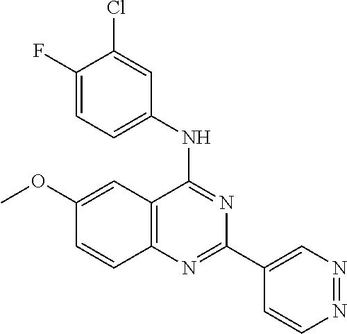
C1(OC)=CC2=C(C=C1)N=C(C1=CN=NC=C1)N=C2NC1=CC=C(F)C(Cl)=C1
